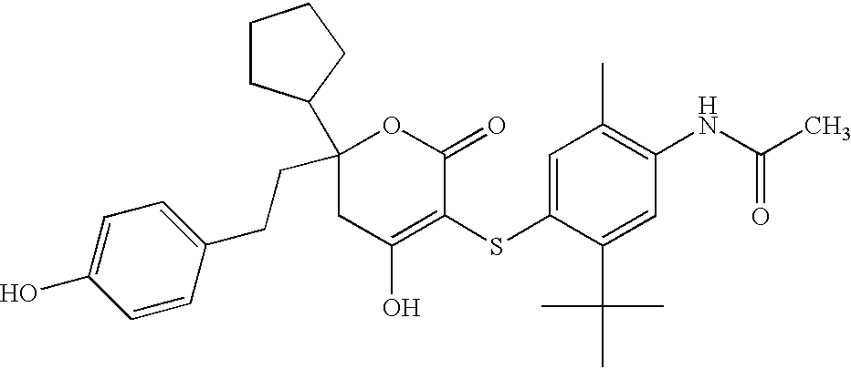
C1=CC(CCC2(C3CCCC3)CC(O)=C(SC3=CC(C)=C(NC(C)=O)C=C3C(C)(C)C)C(=O)O2)=CC=C1O
